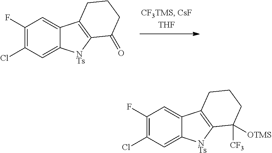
C1(F)=C(Cl)C=C2C(=C1)C1=C([NTs]2)C(=O)CCC1.C1(F)=C(Cl)C=C2C(=C1)C1=C([NTs]2)C([OTMS])([CF3])CCC1
